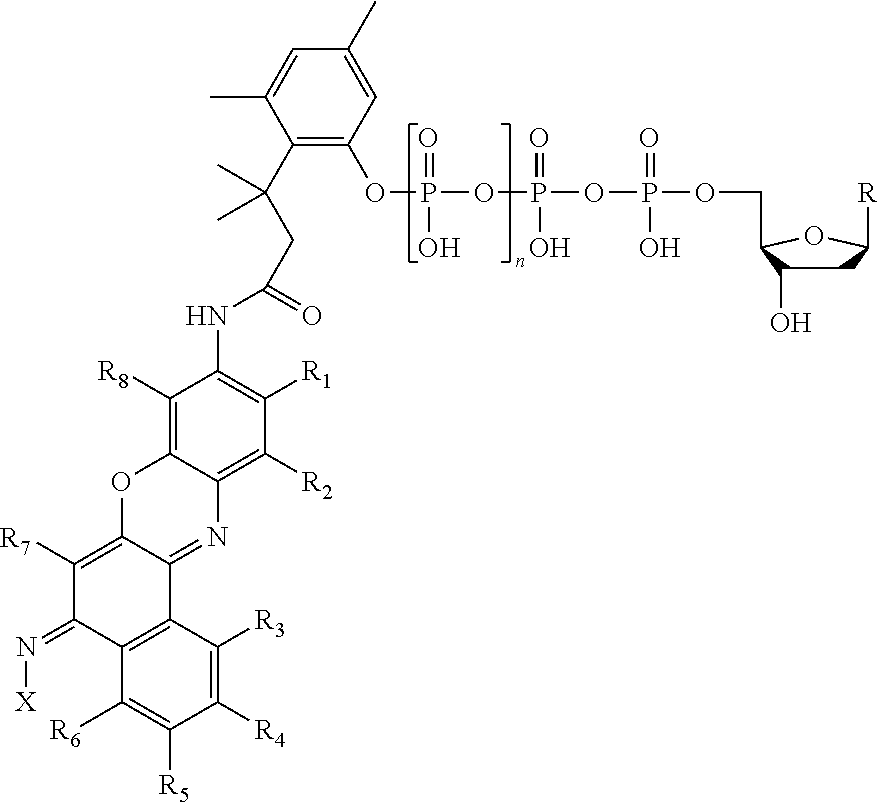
P(=O)(O)(OP(=O)(O)OP(O)(=O)OCC1C(O)CC([R])O1)OC1=C(C(CC(NC2=C([R1])C([R2])=C3C(=C2[R8])OC2=C([R7])C(=N[X])C4=C(C2=N3)C([R3])=C([R4])C([R5])=C4[R6])=O)(C)C)C(C)=CC(C)=C1
